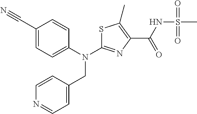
C1(C#N)=CC=C(N(CC2=CC=NC=C2)C2=NC(C(=O)NS(C)(=O)=O)=C(C)S2)C=C1
